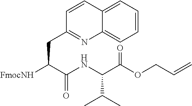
C1=CC=C2C(=C1)N=C(CC([FmocNH])C(NC(C(OCC=C)=O)C(C)C)=O)C=C2
